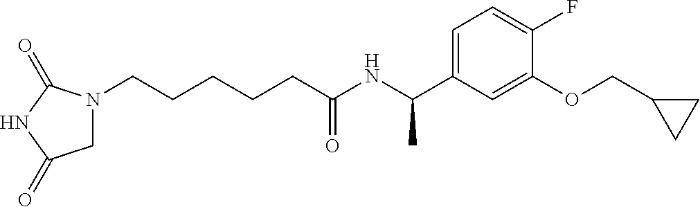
N1(CCCCCC(NC(C2=CC=C(F)C(OCC3CC3)=C2)C)=O)CC(=O)NC1=O
